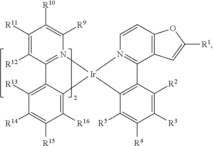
C1([R11])=C([R12])C2=N(C([R9])=C1[R10])[Ir]1(C3=C([R16])C([R15])=C([R14])C([R13])=C23)N2=C(C3=C(C=C2)OC([R1])=C3)C2=C1C([R5])=C([R4])C([R3])=C2[R2]
